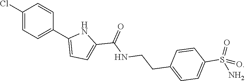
C1(Cl)=CC=C(C2=CC=C(C(NCCC3=CC=C(S(=O)(=O)N)C=C3)=O)N2)C=C1
